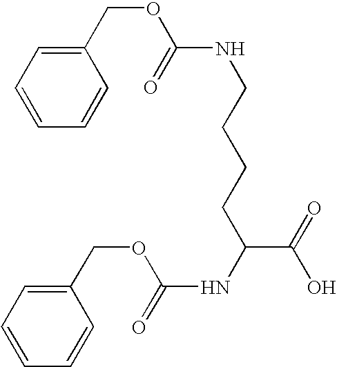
C1(COC(NCCCCC(NC(=O)OCC2=CC=CC=C2)C(=O)O)=O)=CC=CC=C1
